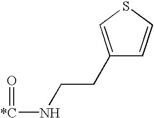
O=[*C]NCCC1=CSC=C1
